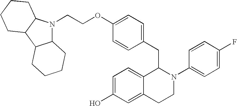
O(C1=CC=C(CC2C3=CC=C(O)C=C3CCN2C2=CC=C(F)C=C2)C=C1)CCN1C2C(C3C1CCCC3)CCCC2
